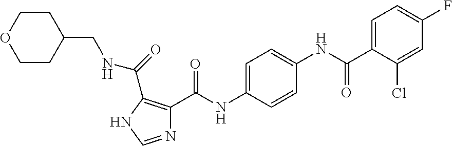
N1=CNC(C(=O)NCC2CCOCC2)=C1C(NC1=CC=C(NC(C2=CC=C(F)C=C2Cl)=O)C=C1)=O
